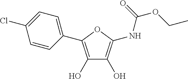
C1(O)=C(C2=CC=C(Cl)C=C2)OC(NC(=O)OCC)=C1O
